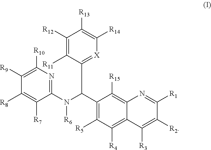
C1(N(C(C2=C([R5])C([R4])=C3C(=C2[R15])N=C([R1])C([R2])=C3[R3])C2=[X]C([R14])=C([R13])C([R12])=C2[R11])[R6])=NC([R10])=C([R9])C([R8])=C1[R7]
